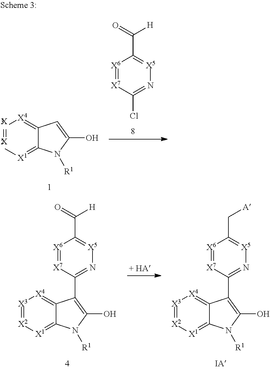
[X3]1=[X2][X1]=C2C(=[X4]1)C=C(O)N2[R1].[X6]1=[X7]C(Cl)=N[X5]=C1C(=O)[H].[X6]1=[X7]C(C2=C(O)N([R1])C3=[X1][X2]=[X3][X4]=C32)=N[X5]=C1C(=O)[H].[X6]1=[X7]C(C2=C(O)N([R1])C3=[X1][X2]=[X3][X4]=C32)=N[X5]=C1C[A]
